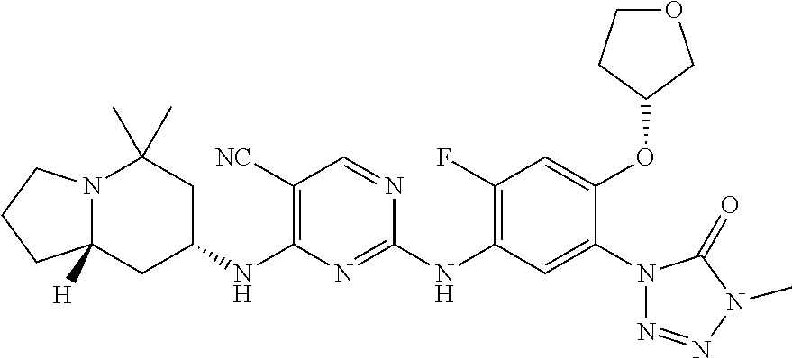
N12C([H])(CC(NC3=C([NC])C=NC(NC4=C(F)C=C(OC5COCC5)C(N5N=NN(C)C5=O)=C4)=N3)CC1(C)C)CCC2
